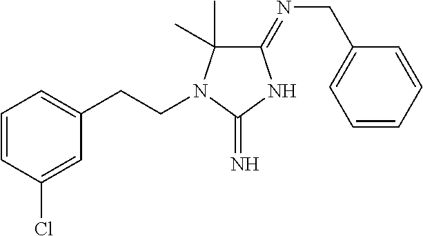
C1(=NCC2=CC=CC=C2)C(C)(C)N(CCC2=CC=CC(Cl)=C2)C(=N)N1
